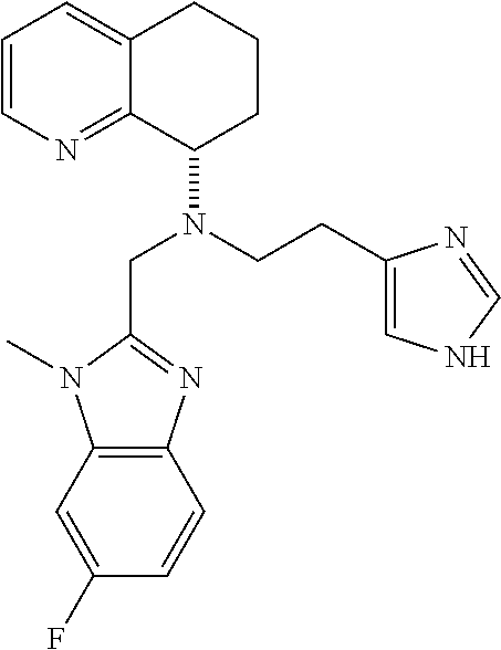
C1(F)=CC2=C(C=C1)N=C(CN(C1CCCC3=CC=CN=C13)CCC1=CNC=N1)N2C
